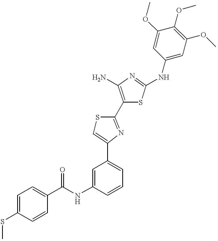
C(NC1=CC(C2=CSC(C3=C(N)N=C(NC4=CC(OC)=C(OC)C(OC)=C4)S3)=N2)=CC=C1)(=O)C1=CC=C(SC)C=C1
